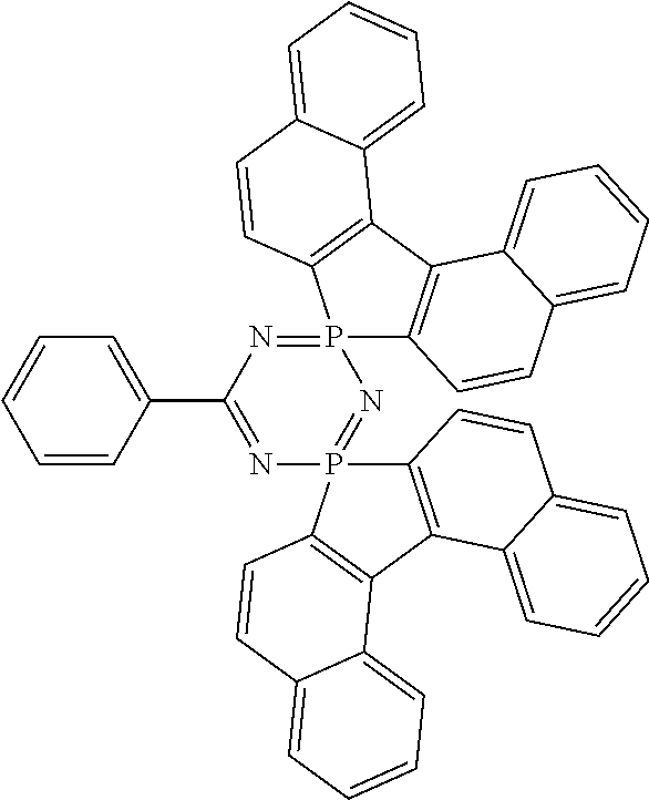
N1=P2(N=P3(N=C1C1=CC=CC=C1)C1=C(C4=C3C=CC3=CC=CC=C43)C3=CC=CC=C3C=C1)C1=C(C3=C2C=CC2=CC=CC=C32)C2=CC=CC=C2C=C1
